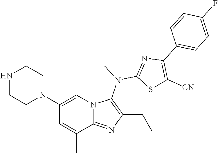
N12C(=NC(CC)=C1N(C)C1=NC(C3=CC=C(F)C=C3)=C([CN])S1)C(C)=CC(N1CCNCC1)=C2
